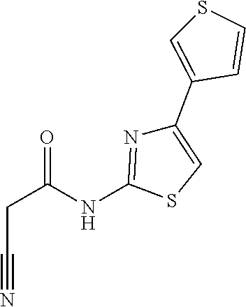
C(C#N)C(=O)NC1=NC(C2=CSC=C2)=CS1
